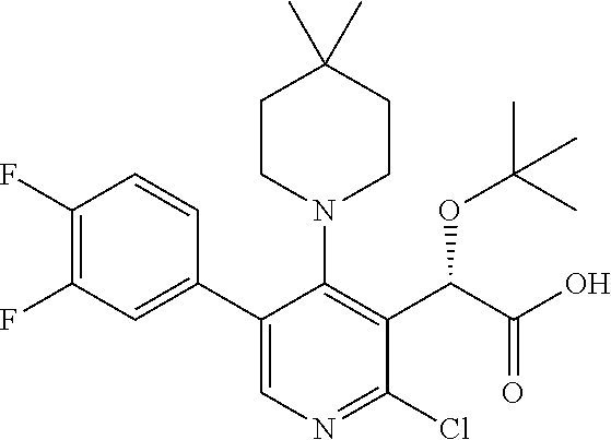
C1(C2=CN=C(Cl)C(C(C(O)=O)OC(C)(C)C)=C2N2CCC(C)(C)CC2)=CC(F)=C(F)C=C1
